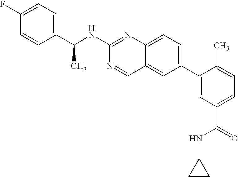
C1=CC(F)=CC=C1C(NC1=NC2=CC=C(C3=CC(C(NC4CC4)=O)=CC=C3C)C=C2C=N1)C
